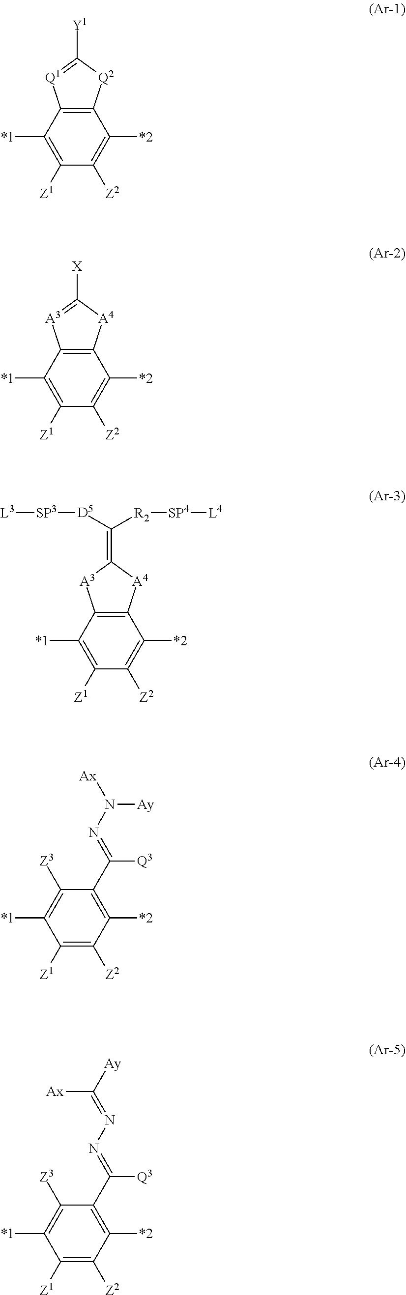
C1([*1])=C([Z1])C([Z2])=C([*2])C2=C1[Q1]=C([Y1])[Q2]2.C1([*1])=C([Z1])C([Z2])=C([*2])C2=C1[A3]=C([X])[A4]2.C1([*1])=C([Z1])C([Z2])=C([*2])C2=C1[A3]C(=C([D5][SP3][L3])[R2][SP4][L4])[A4]2.C1([*1])=C([Z3])C(C(=NN([Ax])[Ay])[Q3])=C([*2])C([Z2])=C1[Z1].C1([*1])=C([Z3])C(C(=NN=C([Ay])[Ax])[Q3])=C([*2])C([Z2])=C1[Z1]
